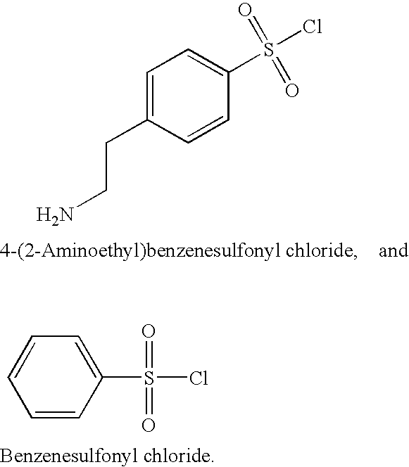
C1=CC(S(=O)(=O)Cl)=CC=C1.C1=C(CCN)C=CC(S(Cl)(=O)=O)=C1
